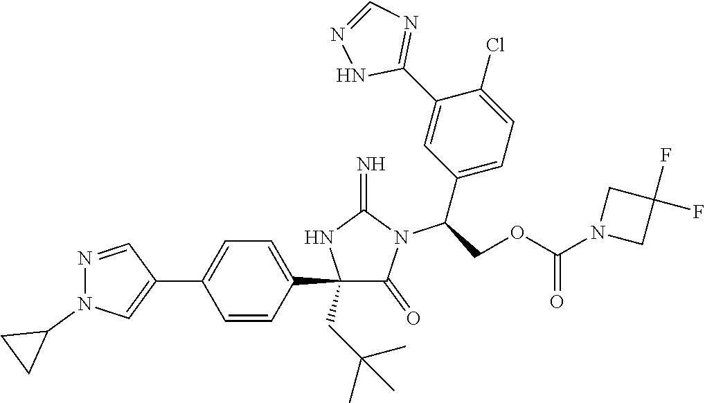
C1(C2=CC=C(C3=CN(C4CC4)N=C3)C=C2)(CC(C)(C)C)C(=O)N(C(C2=CC=C(Cl)C(C3=NC=NN3)=C2)COC(N2CC(F)(F)C2)=O)C(=N)N1
